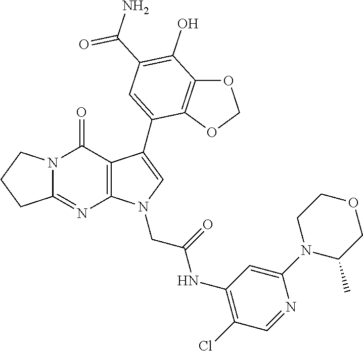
C12=NC3=C(C(=O)N1CCC2)C(C1=CC(C(N)=O)=C(O)C2=C1OCO2)=CN3CC(NC1=C(Cl)C=NC(N2C(C)COCC2)=C1)=O
